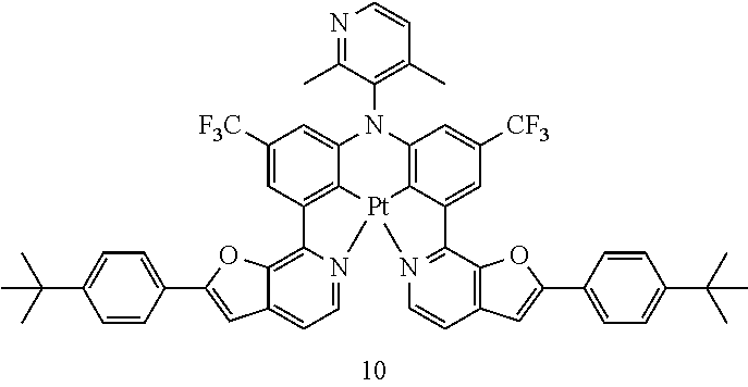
C1([F3C])=CC2=C3C(=C1)N(C1=C(C)C=CN=C1C)C1=C4C(=CC([CF3])=C1)C1=N(C=CC5=C1OC(C1=CC=C(C(C)(C)C)C=C1)=C5)[Pt]34N1=CC=C3C(=C21)OC(C1=CC=C(C(C)(C)C)C=C1)=C3
